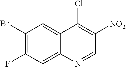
C1(Br)=C(F)C=C2C(=C1)C(Cl)=C([NO2])C=N2
